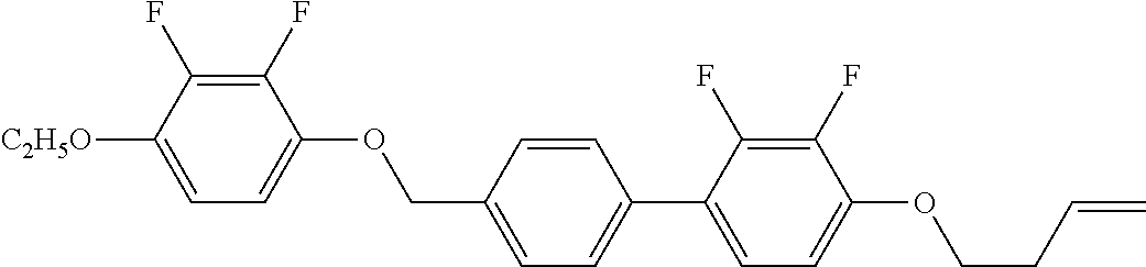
C1(F)=C(F)C([C2H5O])=CC=C1OCC1=CC=C(C2=CC=C(OCCC=C)C(F)=C2F)C=C1
